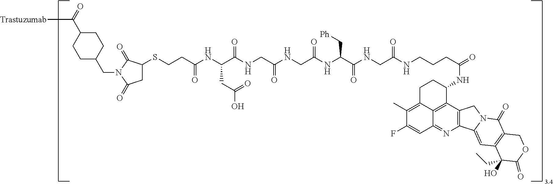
N(C(C(NCC(NCC(NC(C(NCC(NCCCC(=O)NC1CCC2=C(C)C(F)=CC3=NC4=C(C1=C23)CN1C4=CC2=C(C1=O)COC(=O)C2(O)CC)=O)=O)C[Ph])=O)=O)=O)CC(O)=O)C(=O)CCSC1CC(=O)N(CC2CCC(C([Trastuzumab])=O)CC2)C1=O
